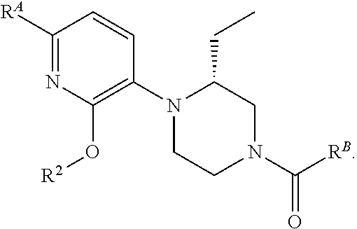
C1([RA])=NC(O[R2])=C(N2CCN(C([RB])=O)CC2CC)C=C1
